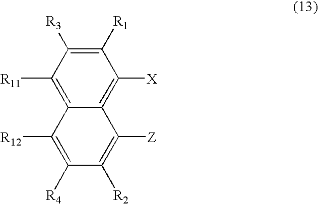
C1([R1])=C([R3])C([R11])=C2C(=C1[X])C([Z])=C([R2])C([R4])=C2[R12]
